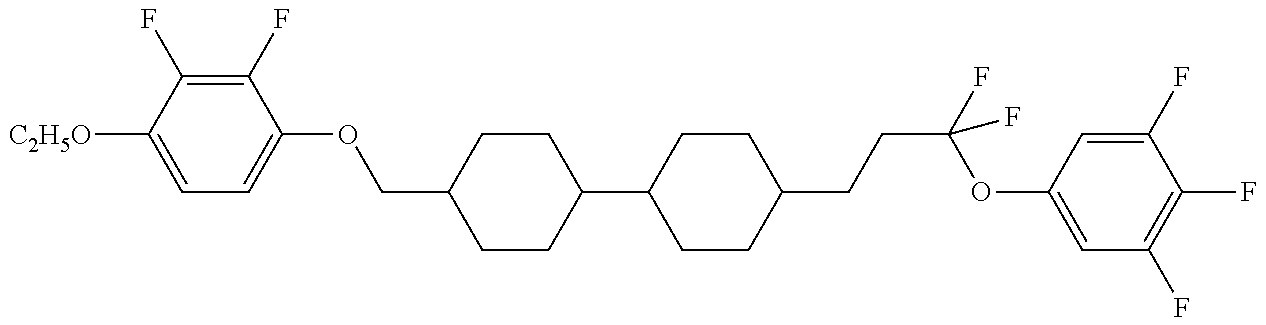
C1=C([C2H5O])C(F)=C(F)C(OCC2CCC(C3CCC(CCC(OC4=CC(F)=C(F)C(F)=C4)(F)F)CC3)CC2)=C1
